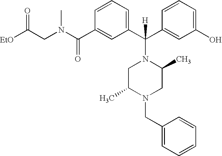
O=C(CN(C(=O)C1=CC(C(C2=CC(O)=CC=C2)([H])N2CC(C)N(CC3=CC=CC=C3)CC2C)=CC=C1)C)[EtO]
